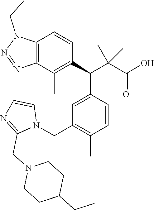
C12=C(C(C)=C(C(C3=CC(CN4C=CN=C4CN4CCC(CC)CC4)=C(C)C=C3)C(C(O)=O)(C)C)C=C1)N=NN2CC
